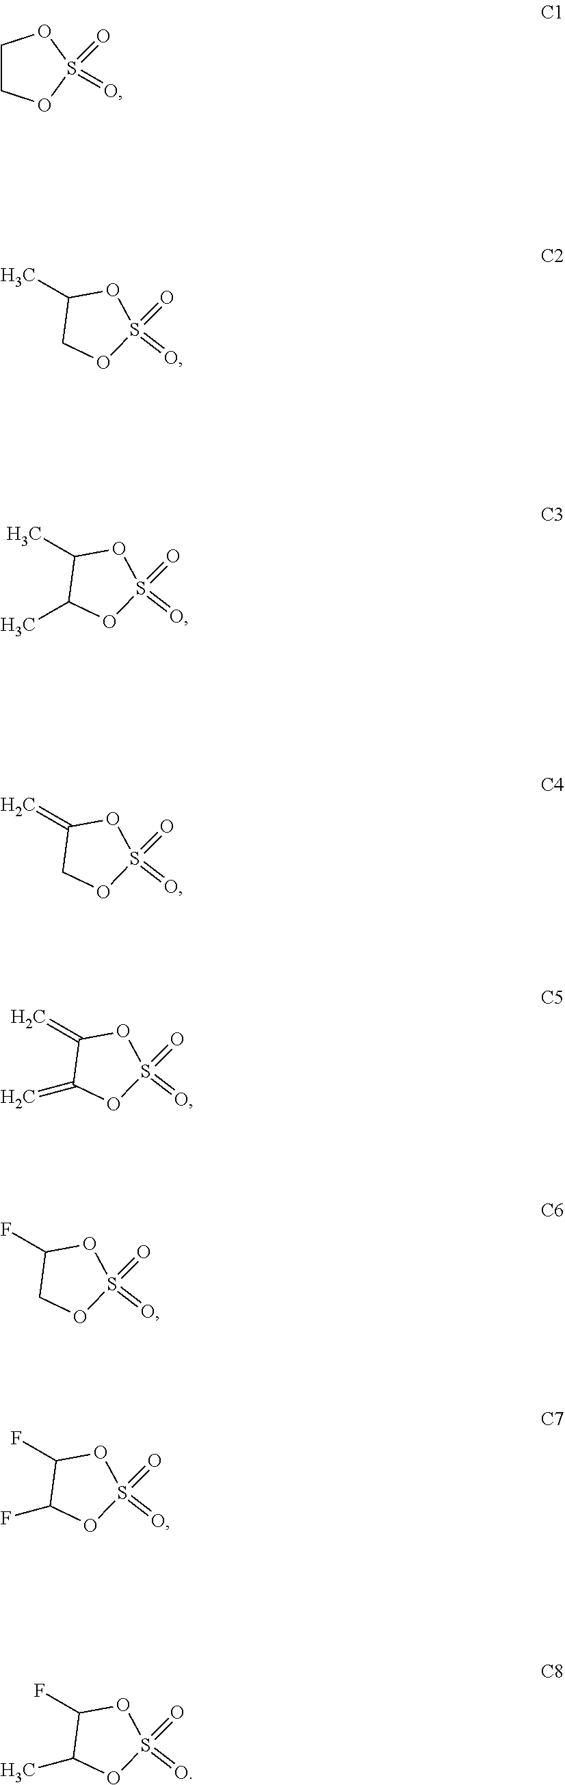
C1COS(=O)(=O)O1.C1(C)COS(=O)(=O)O1.C1(C)C(C)OS(=O)(=O)O1.C1(=C)COS(=O)(=O)O1.C1(=C)C(=C)OS(=O)(=O)O1.C1(F)COS(=O)(=O)O1.C1(F)C(F)OS(=O)(=O)O1.C1(F)C(C)OS(=O)(=O)O1
